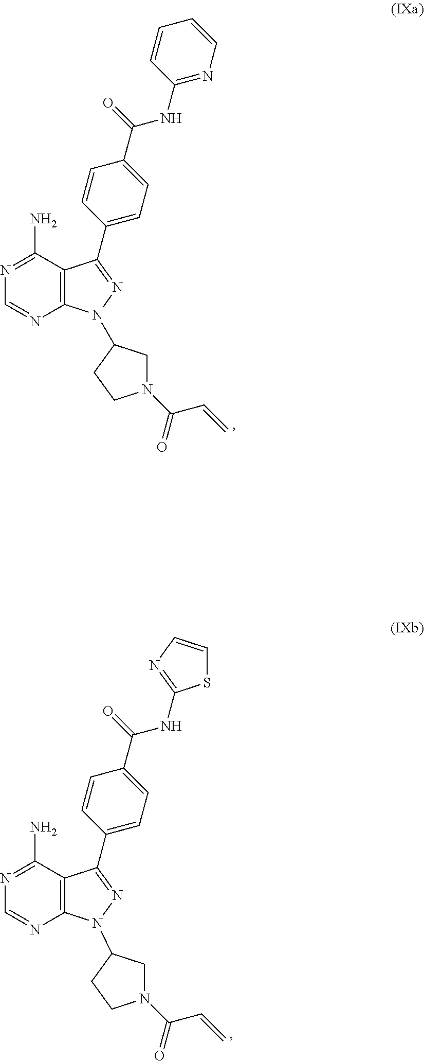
C12=C(C(N)=NC=N1)C(C1=CC=C(C(=O)NC3=NC=CC=C3)C=C1)=NN2C1CN(C(C=C)=O)CC1.C12=C(C(N)=NC=N1)C(C1=CC=C(C(=O)NC3=NC=CS3)C=C1)=NN2C1CN(C(C=C)=O)CC1
